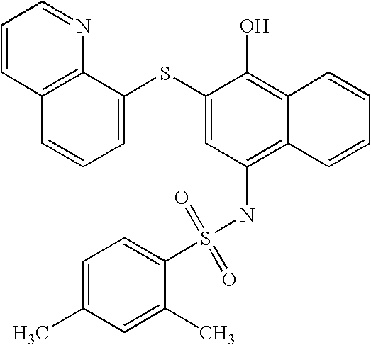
C1=CC2=C(N=C1)C(SC1=CC(NS(C3=CC=C(C)C=C3C)(=O)=O)=C3C(=C1O)C=CC=C3)=CC=C2
